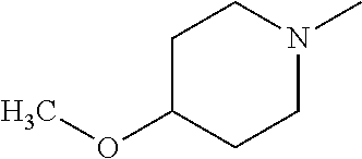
C1C(OC)CCN(C)C1
